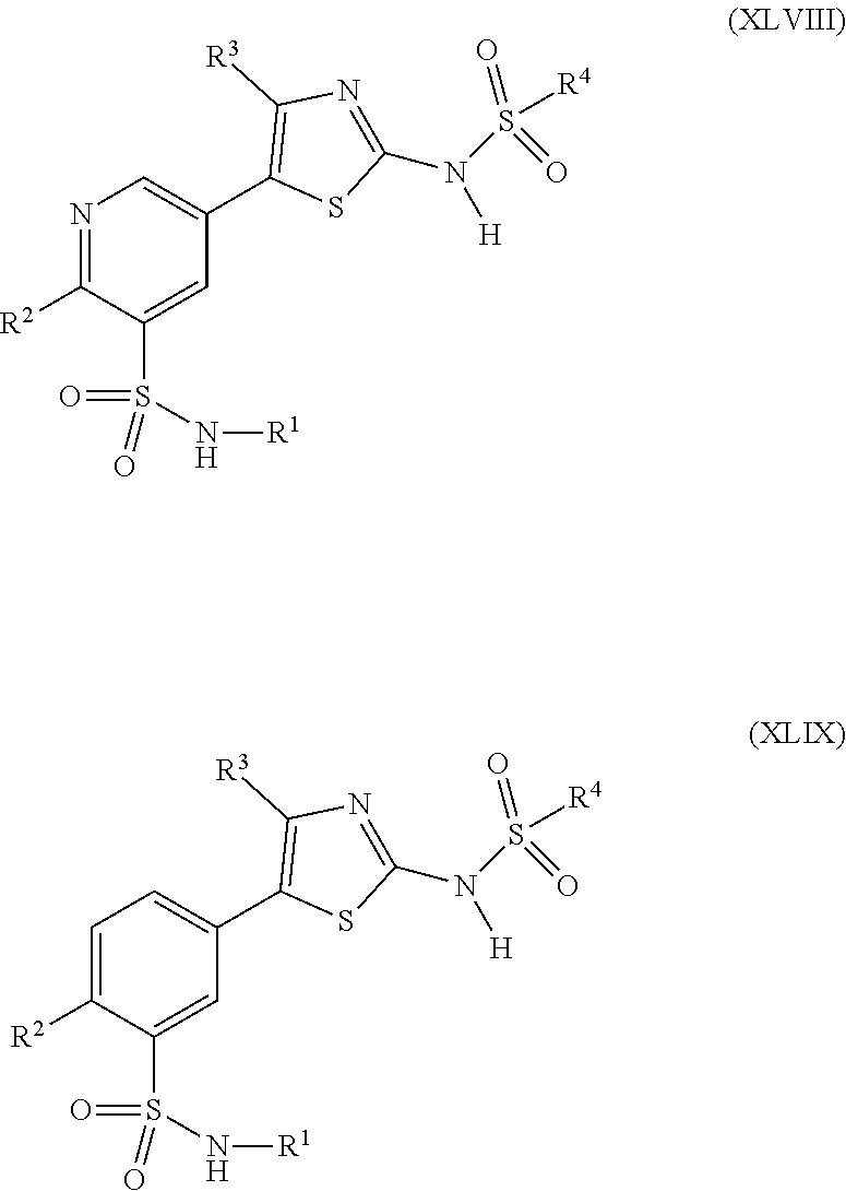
N1=C([R2])C(S(=O)(=O)N[R1])=CC(C2=C([R3])N=C(N(S([R4])(=O)=O)[H])S2)=C1.C1=C([R2])C(S(=O)(=O)N[R1])=CC(C2=C([R3])N=C(N(S([R4])(=O)=O)[H])S2)=C1
